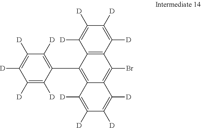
C1(C2=C([D])C([D])=C([D])C([D])=C2[D])=C2C(=C(Br)C3=C1C([D])=C([D])C([D])=C3[D])C([D])=C([D])C([D])=C2[D]
